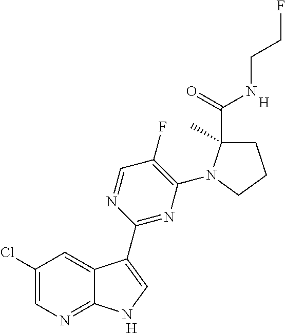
[H].[H].C1(Cl)=CN=C2C(=C1)C(C1=NC(N3C(C(=O)NCCF)(C)CCC3)=C(F)C=N1)=CN2
